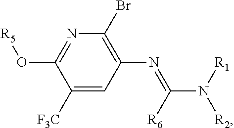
C1([F3C])=CC(N=C(N([R2])[R1])[R6])=C(Br)N=C1O[R5]
